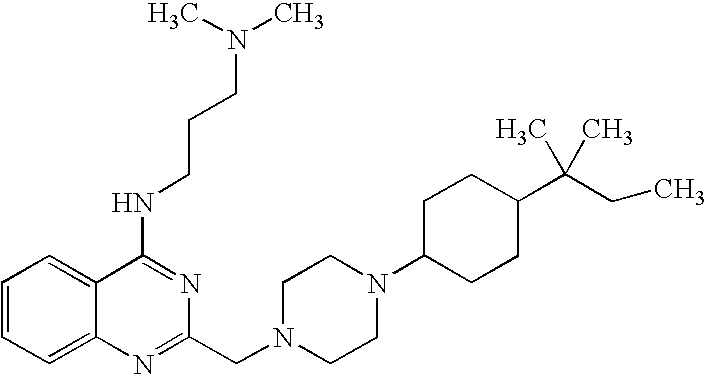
C1=CC=C2C(=C1)N=C(CN1CCN(C3CCC(C(CC)(C)C)CC3)CC1)N=C2NCCCN(C)C
